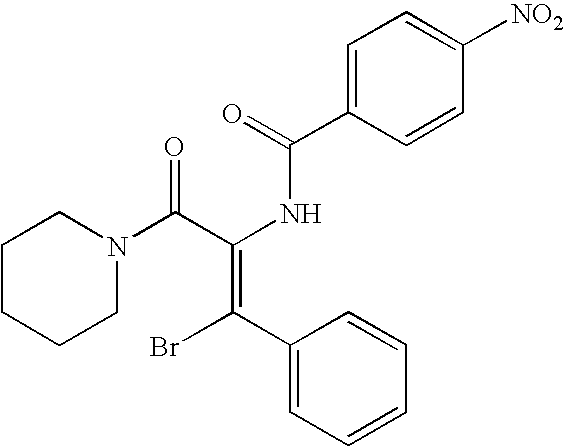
C1=C(C(=O)NC(C(N2CCCCC2)=O)=C(C2=CC=CC=C2)Br)C=CC([NO2])=C1
